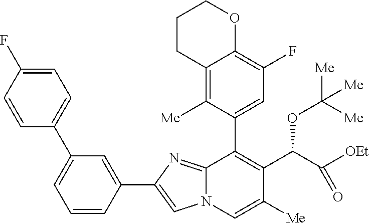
C12=C([Me])C(C3=C(C(C([OEt])=O)OC([Me])([Me])[Me])C([Me])=CN4C3=NC(C3=CC(C5=CC=C(F)C=C5)=CC=C3)=C4)=CC(F)=C1OCCC2
